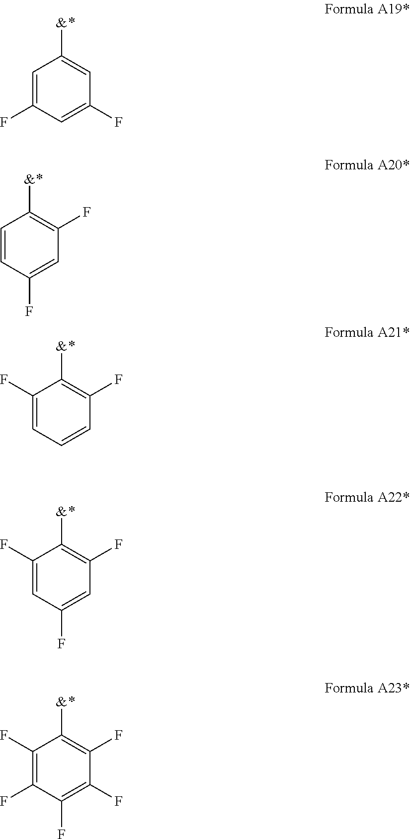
C1=C(F)C=C(F)C=C1[&*].C1=CC(F)=CC(F)=C1[&*].C1(F)=CC=CC(F)=C1[&*].C1(F)=CC(F)=CC(F)=C1[&*].C1(F)=C(F)C(F)=C(F)C(F)=C1[&*]
